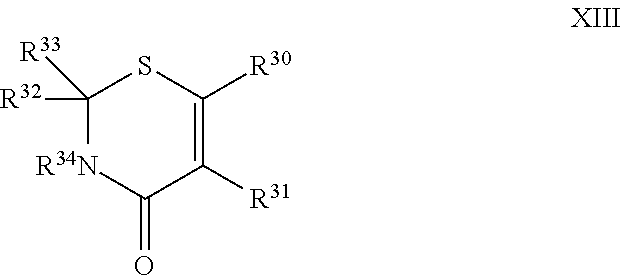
C1([R32])([R33])[R34N]C(=O)C([R31])=C([R30])S1
